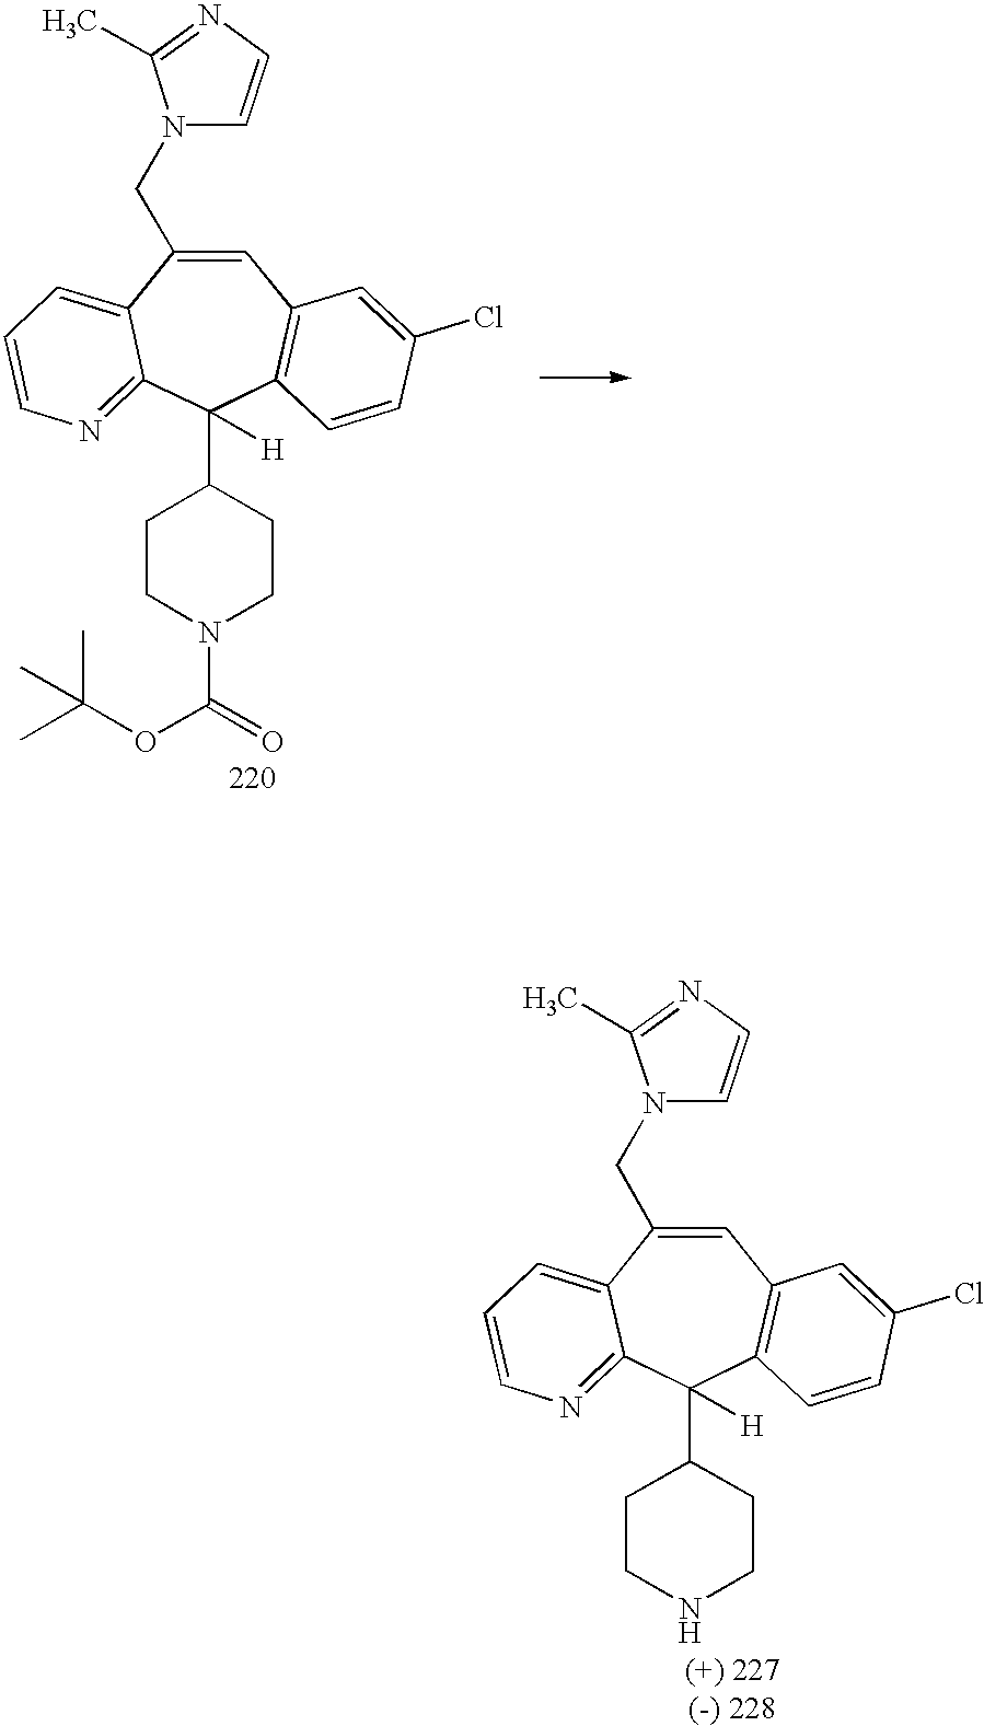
C1=C(CN2C=CN=C2C)C2=CC=CN=C2C(C2CCN(C(=O)OC(C)(C)C)CC2)([H])C2=C1C=C(Cl)C=C2.C1=C(CN2C=CN=C2C)C2=CC=CN=C2C(C2CCNCC2)([H])C2=C1C=C(Cl)C=C2
